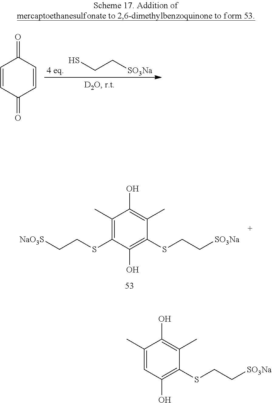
C1(C)=C(SCC[NaO3S])C(O)=C(SCC[SO3Na])C(C)=C1O.C1(C)=CC(O)=C(SCC[SO3Na])C(C)=C1O.C1=CC(=O)C=CC1=O.SCC[SO3Na].[4 eq]
